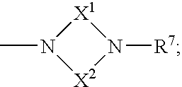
CN1[X2]N([R7])[X1]1
